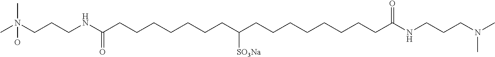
CN(CCCNC(CCCCCCCC(CCCCCCCCC(NCCCN(C)C)=O)[SO3Na])=O)(C)O
